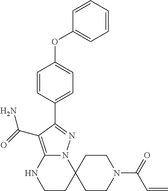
C1=CC=CC(OC2=CC=C(C3=NN4C(=C3C(=O)N)NCCC43CCN(C(C=C)=O)CC3)C=C2)=C1
